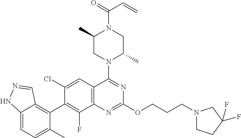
C12=CC=C(C)C(C3=C(F)C4=C(C=C3Cl)C(N3C(C)CN(C(=O)C=C)C(C)C3)=NC(OCCCN3CCC(F)(F)C3)=N4)=C1C=NN2
